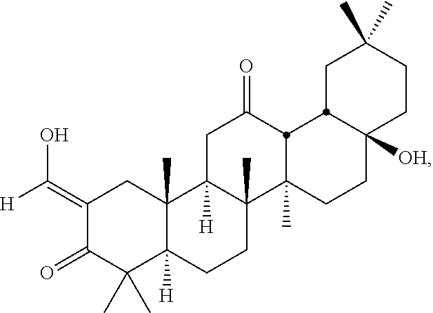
C1(=C([H])O)C(=O)C(C)(C)C2([H])C(C)(C1)C1([H])C(C)(CC2)C2(C)CCC3([OH])CCC(C)(C)CC3C2C(=O)C1
